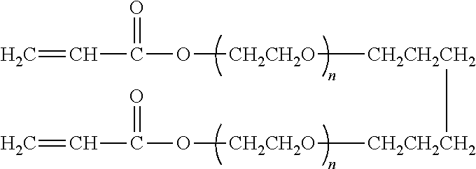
C=CC(=O)O[CH2CH2O][CH2CH2CH2][CH2CH2CH2][CH2CH2O]OC(C=C)=O
